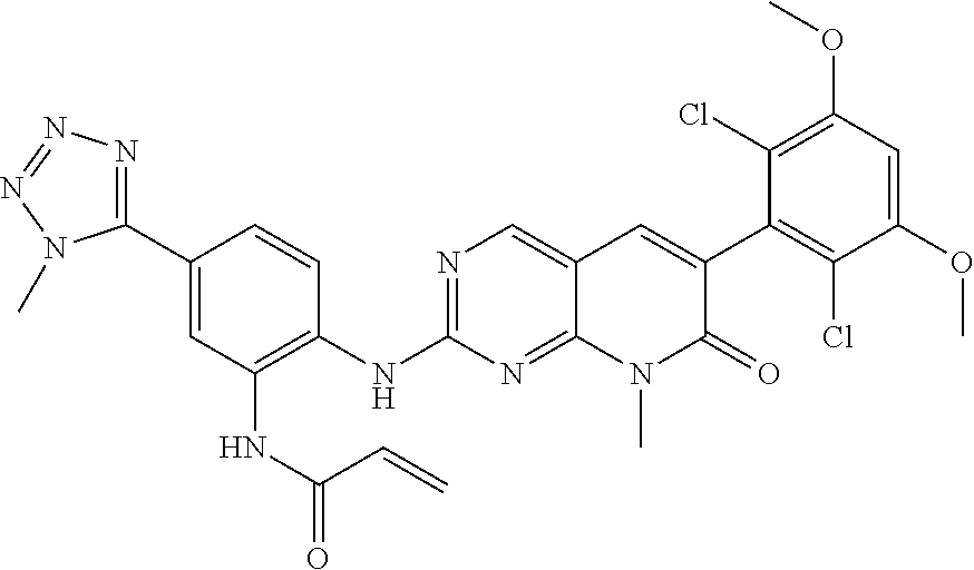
N1=C(NC2=C(NC(=O)C=C)C=C(C3=NN=NN3C)C=C2)N=C2C(=C1)C=C(C1=C(Cl)C(OC)=CC(OC)=C1Cl)C(=O)N2C
